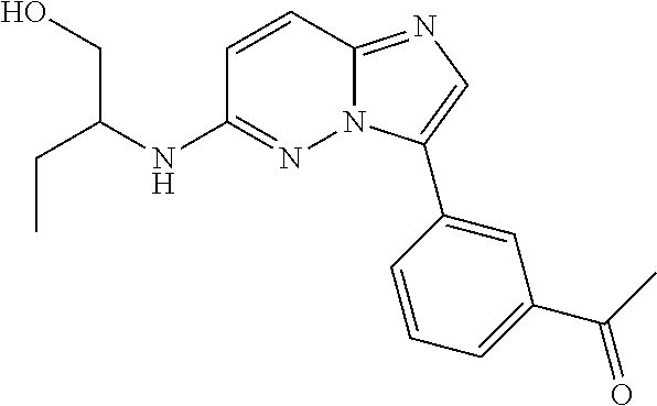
C(C)C(NC1=NN2C(=NC=C2C2=CC(C(C)=O)=CC=C2)C=C1)CO
